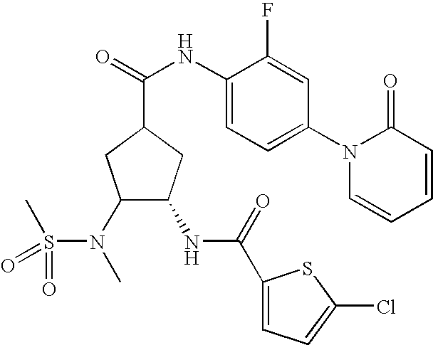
C1(N(S(=O)(C)=O)C)C(NC(C2=CC=C(Cl)S2)=O)CC(C(=O)NC2=CC=C(N3C=CC=CC3=O)C=C2F)C1
